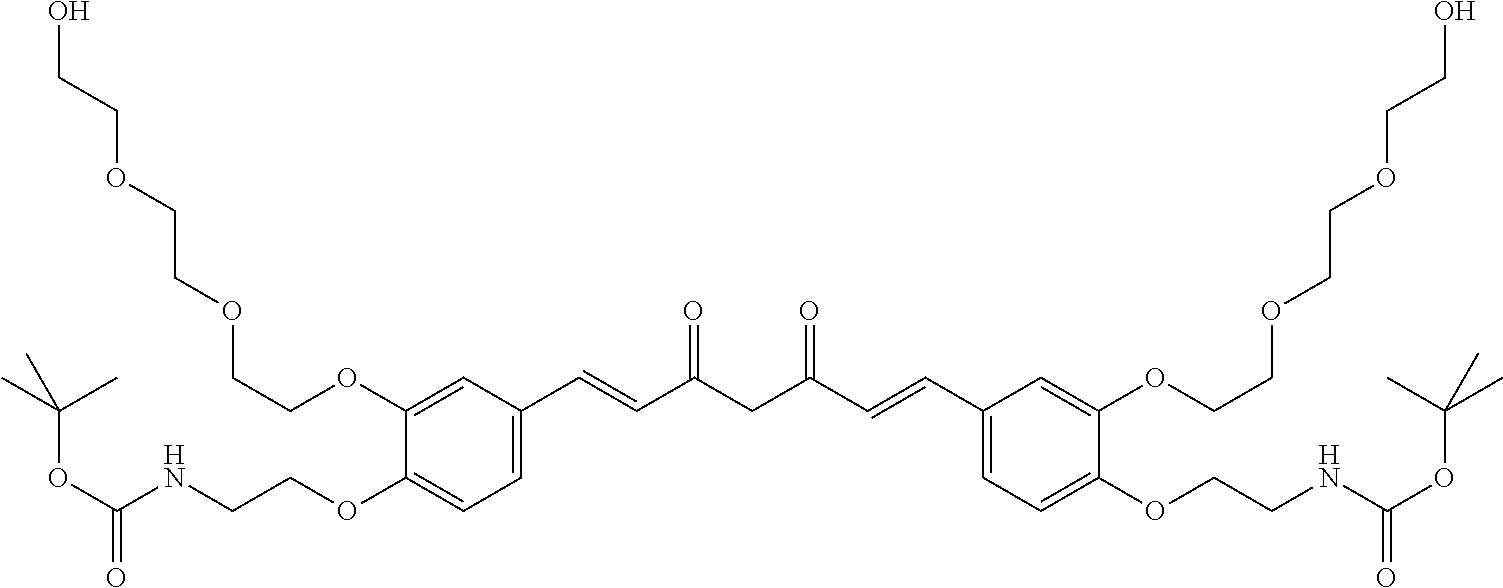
C1(OCCNC(OC(C)(C)C)=O)=CC=C(C=CC(CC(=O)C=CC2=CC=C(OCCNC(=O)OC(C)(C)C)C(OCCOCCOCCO)=C2)=O)C=C1OCCOCCOCCO
